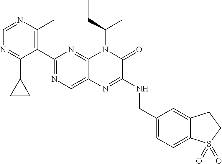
C1=NC(C)=C(C2=NC=C3C(=N2)N(C(CC)C)C(=O)C(NCC2=CC=C4C(=C2)CCS4(=O)=O)=N3)C(C2CC2)=N1
